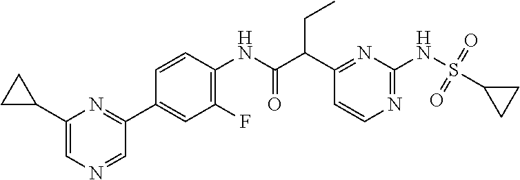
C1(C(C(NC2=C(F)C=C(C3=NC(C4CC4)=CN=C3)C=C2)=O)CC)=NC(NS(=O)(=O)C2CC2)=NC=C1
